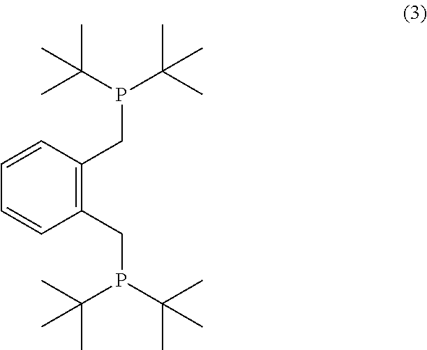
C1(CP(C(C)(C)C)C(C)(C)C)=C(CP(C(C)(C)C)C(C)(C)C)C=CC=C1
